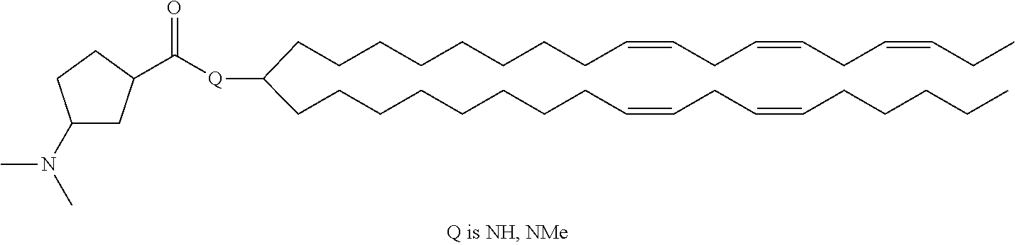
C(=CCCCCCCCCC(CCCCCCCCC=CCC=CCCCCC)[Q]C(=O)C1CC(N(C)C)CC1)CC=CCC=CCC
